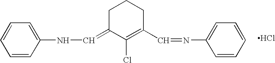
C1=CC=CC(NC=C2C(Cl)=C(C=NC3=CC=CC=C3)CCC2)=C1.Cl
